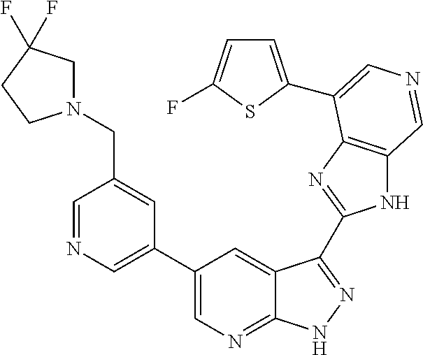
C1(C2=CN=CC(CN3CC(F)(F)CC3)=C2)=CN=C2C(=C1)C(C1=NC3=C(N1)C=NC=C3C1=CC=C(F)S1)=NN2
